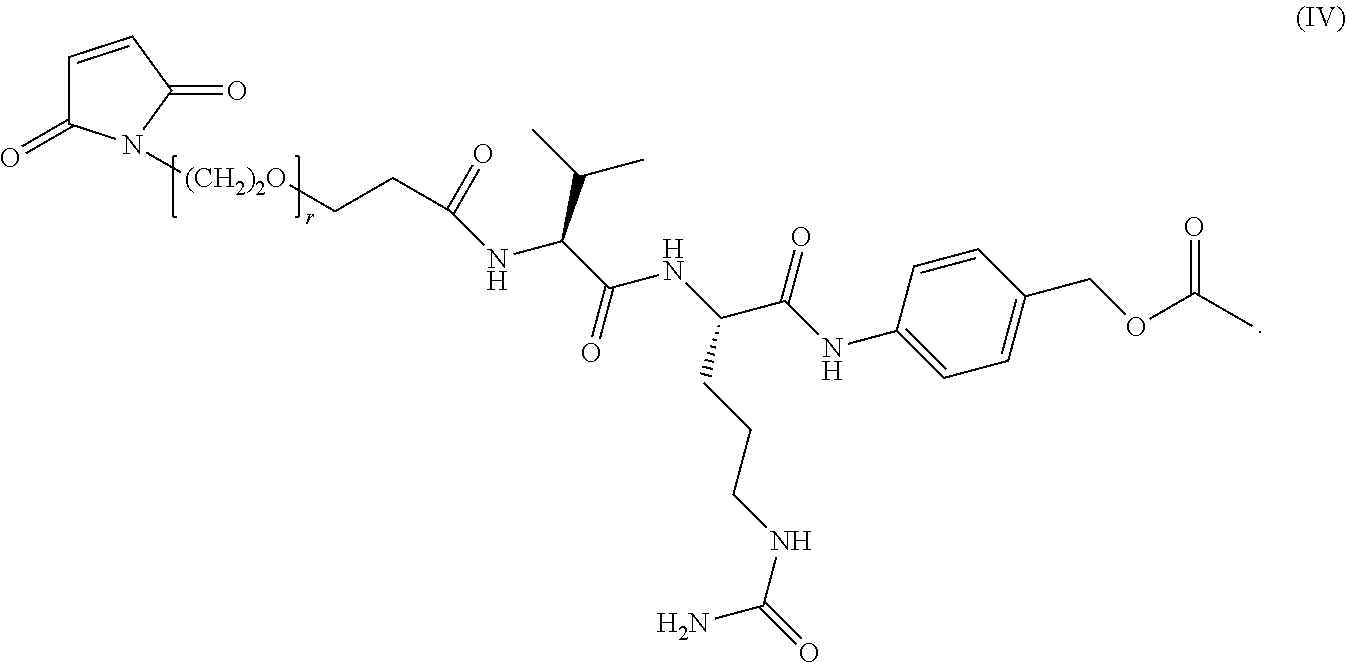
C1=CC(=O)N([(CH2)2O]CCC(NC(C(=O)NC(C(NC2=CC=C(COC(=O)C)C=C2)=O)CCCNC(N)=O)C(C)C)=O)C1=O
